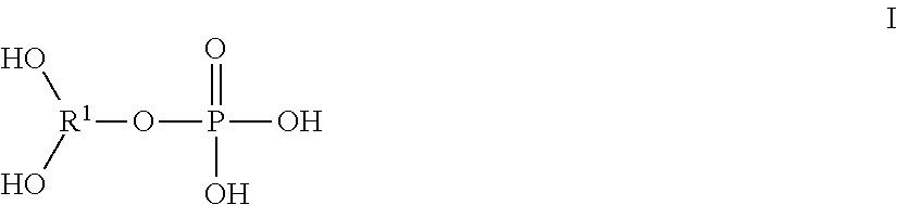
O[R1](O)OP(O)(=O)O
